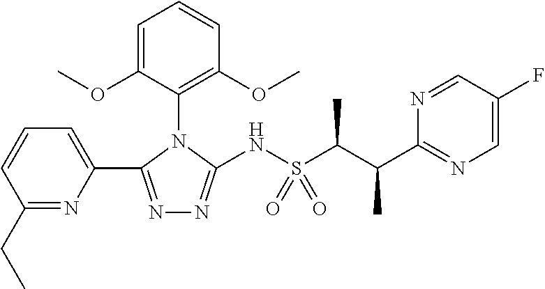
N1=C(C2=CC=CC(CC)=N2)N(C2=C(OC)C=CC=C2OC)C(NS(C(C(C2=NC=C(F)C=N2)C)C)(=O)=O)=N1
